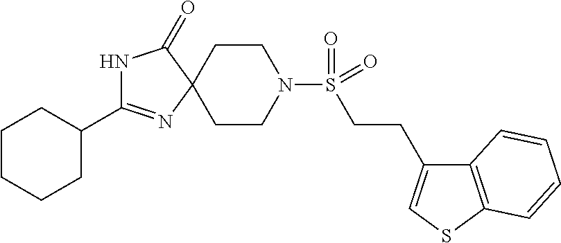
N1C(=O)C2(N=C1C1CCCCC1)CCN(S(=O)(=O)CCC1=CSC3=C1C=CC=C3)CC2
